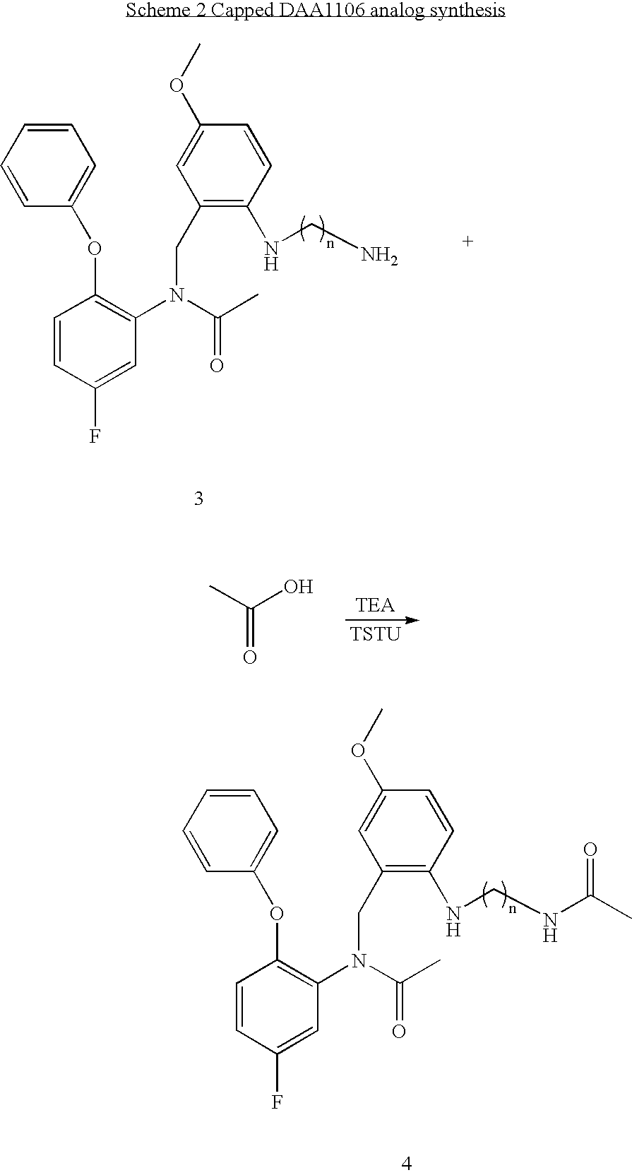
[TSTU].[TEA].CC(O)=O.C1=CC(F)=CC(N(C(=O)C)CC2=C(NCNC(=O)C)C=CC(OC)=C2)=C1OC1=CC=CC=C1.C1=CC(F)=CC(N(C(=O)C)CC2=C(NCN)C=CC(OC)=C2)=C1OC1=CC=CC=C1
